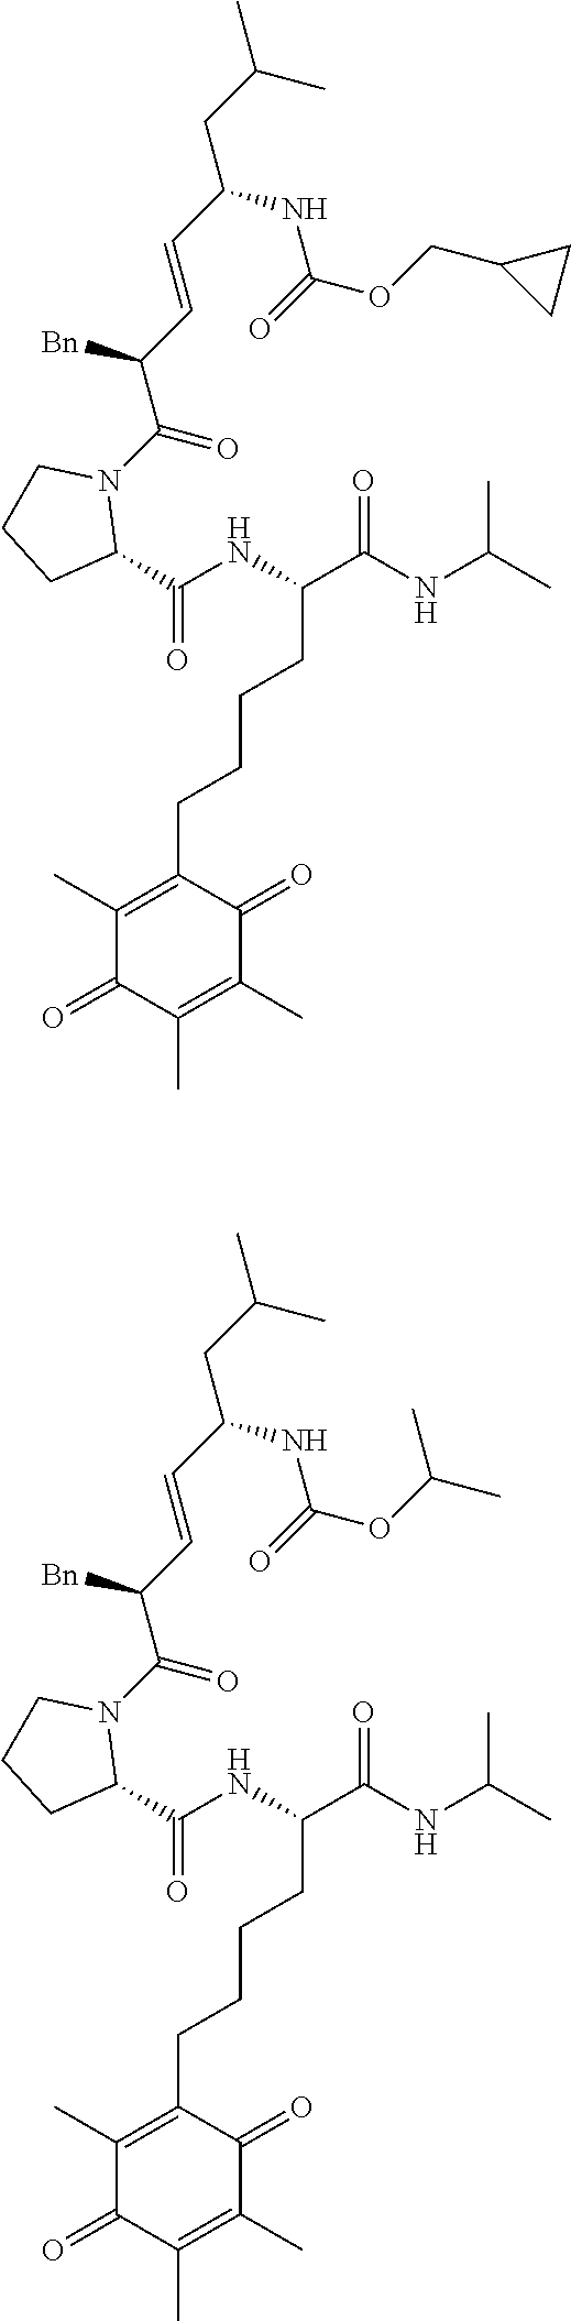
C1(C)=C(CCCCC(C(NC(C)C)=O)NC(C2N(C(=O)C(C=CC(CC(C)C)NC(OCC3CC3)=O)[Bn])CCC2)=O)C(=O)C(C)=C(C)C1=O.C1(C)=C(CCCCC(C(NC(C)C)=O)NC(C2N(C(=O)C(C=CC(CC(C)C)NC(OC(C)C)=O)[Bn])CCC2)=O)C(=O)C(C)=C(C)C1=O
